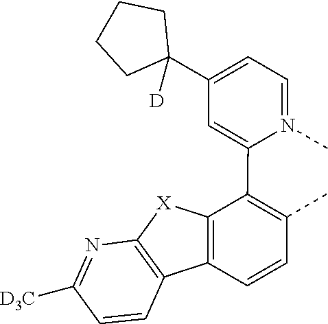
C1=N(C)C(C2=C(C)C=CC3=C2[X]C2=C3C=CC([D3C])=N2)=CC(C2([D])CCCC2)=C1
